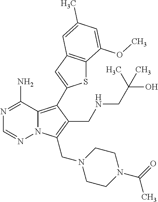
N12C(=C(C3=CC4=C(S3)C(OC)=CC(C)=C4)C(CNCC(O)(C)C)=C1CN1CCN(C(=O)C)CC1)C(N)=NC=N2
